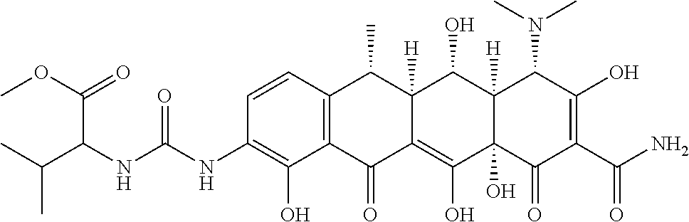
C1=CC2=C(C(O)=C1NC(NC(C(=O)OC)C(C)C)=O)C(=O)C1=C(O)C3(O)C([H])(C(O)C1([H])C2C)C(N(C)C)C(O)=C(C(N)=O)C3=O
